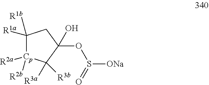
C1([R1b])([R1a])[Cp]([R2a])([R2b])C([R3a])([R3b])C(OS([ONa])=O)(O)C1
